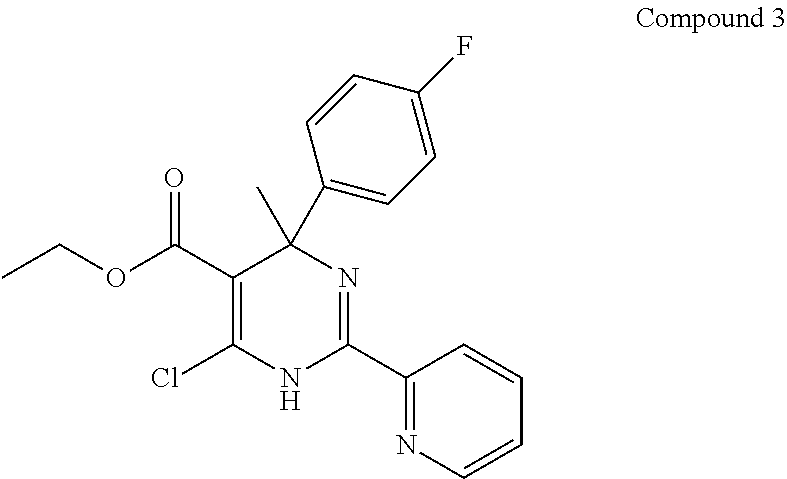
C1(C(OCC)=O)=C(Cl)NC(C2=NC=CC=C2)=NC1(C)C1=CC=C(F)C=C1
